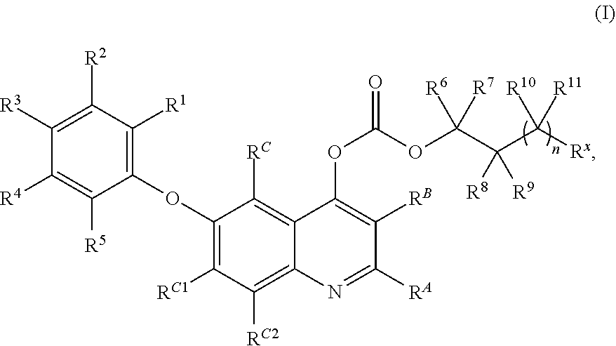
C1(OC2=C([R1])C([R2])=C([R3])C([R4])=C2[R5])=C([RC1])C([RC2])=C2C(=C1[RC])C(OC(=O)OC(C([R9])([R8])C([Rx])([R11])[R10])([R7])[R6])=C([RB])C([RA])=N2
